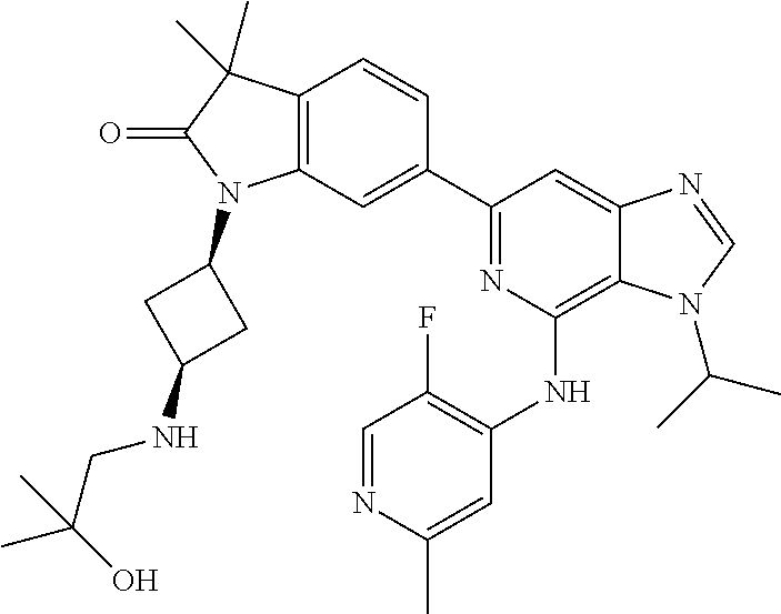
C12=C(C=C(C3=NC(NC4=C(F)C=NC(C)=C4)=C4C(=C3)N=CN4C(C)C)C=C1)N(C1CC(NCC(O)(C)C)C1)C(=O)C2(C)C
